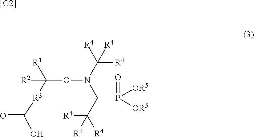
[[C2]].[R2]C([R1])([R3]C(=O)O)ON(C([R4])([R4])[R4])C(P(=O)([OR5])[OR5])C([R4])([R4])[R4]
